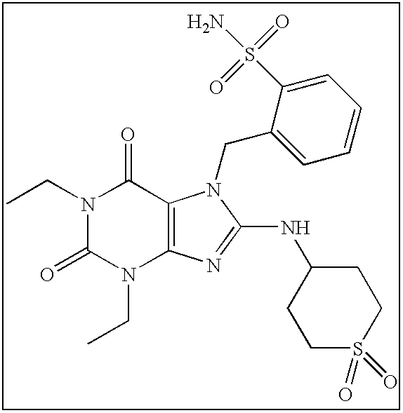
N1(CC)C(=O)N(CC)C2=C(C1=O)N(CC1=CC=CC=C1S(N)(=O)=O)C(NC1CCS(=O)(=O)CC1)=N2
